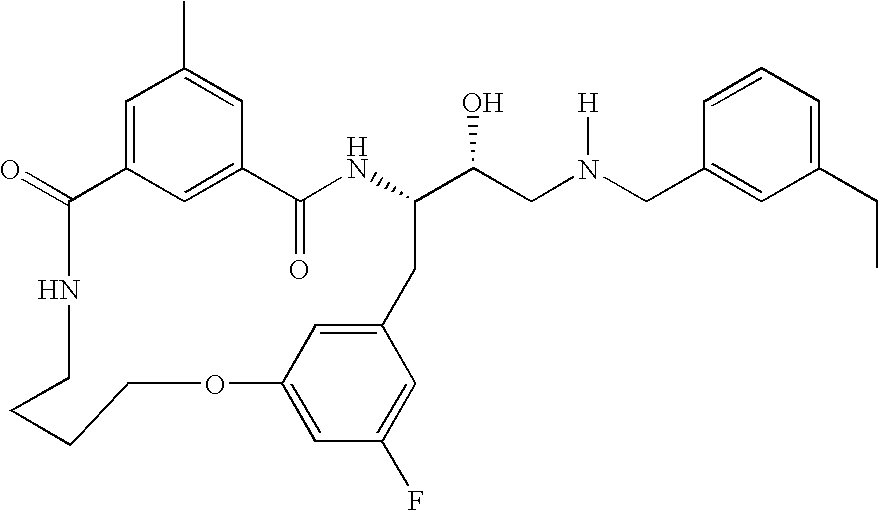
C1(=O)C2=CC(C)=CC(=C2)C(=O)NC(C(CN(CC2=CC(CC)=CC=C2)[H])O)CC2=CC(=CC(F)=C2)OCCCCN1
